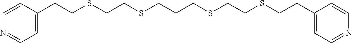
C1=C(CCSCCSCCCSCCSCCC2=CC=NC=C2)C=CN=C1
